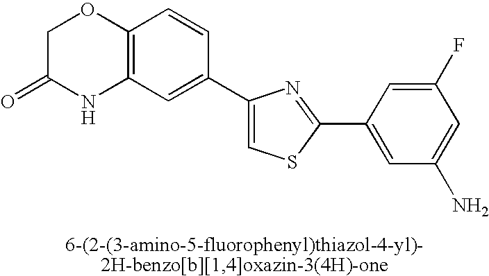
C1C(=O)NC2=C(O1)C=CC(C1=CSC(C3=CC(N)=CC(F)=C3)=N1)=C2
